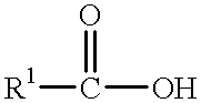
[R1]C(O)=O
